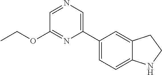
C1(C2=CN=CC(OCC)=N2)=CC=C2C(=C1)CCN2
